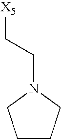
C1CCN(CC[X5])C1
